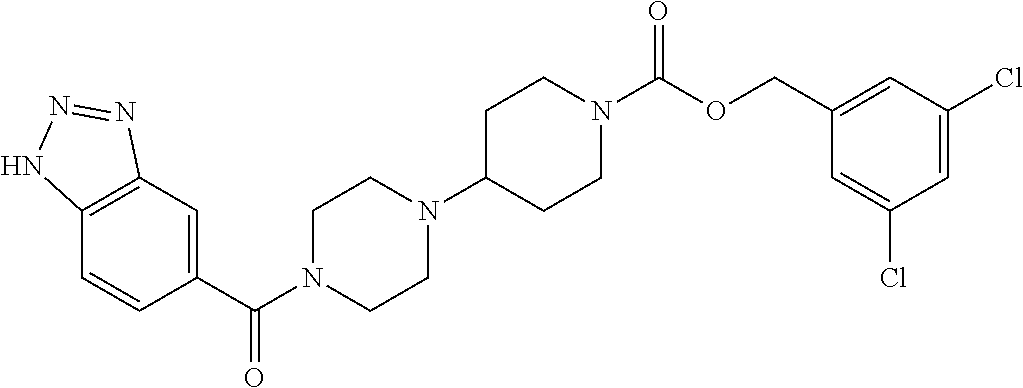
C12=C(C=C(C(N3CCN(C4CCN(C(OCC5=CC(Cl)=CC(Cl)=C5)=O)CC4)CC3)=O)C=C1)N=NN2
